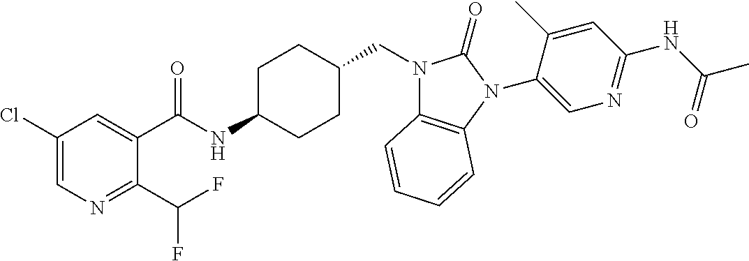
C1(Cl)=CN=C(C(F)F)C(C(NC2CCC(CN3C4=C(N(C5=CN=C(NC(C)=O)C=C5C)C3=O)C=CC=C4)CC2)=O)=C1
